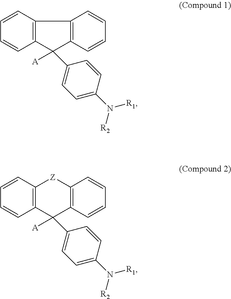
C12=C(C=CC=C1)C1=C(C2([A])C2=CC=C(N([R1])[R2])C=C2)C=CC=C1.C12=C(C=CC=C1)[Z]C1=C(C2([A])C2=CC=C(N([R1])[R2])C=C2)C=CC=C1
